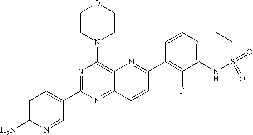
C1=C(N)N=CC(C2=NC(N3CCOCC3)=C3C(=N2)C=CC(C2=C(F)C(NS(=O)(=O)CCC)=CC=C2)=N3)=C1
